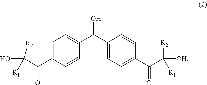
C1(C(C2=CC=C(C(C([OH])([R2])[R1])=O)C=C2)O)=CC=C(C(C(O)([R1])[R2])=O)C=C1
